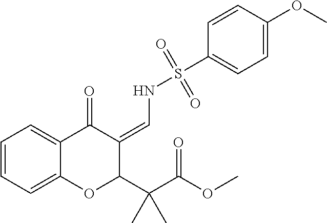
C1=CC=C2C(=C1)OC(C(C(OC)=O)(C)C)C(=CNS(C1=CC=C(OC)C=C1)(=O)=O)C2=O
